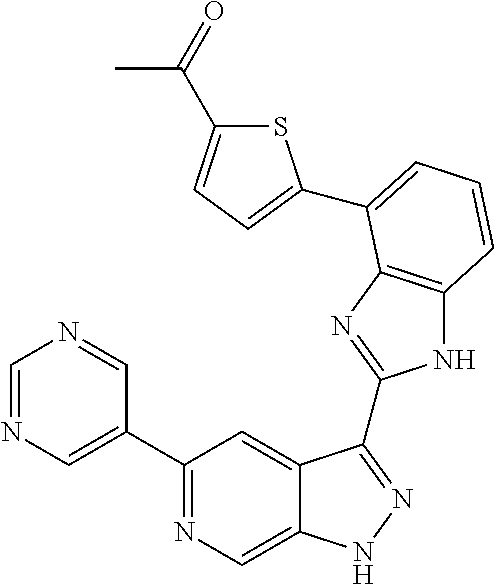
C1=NC=C(C2=NC=C3C(=C2)C(C2=NC4=C(N2)C=CC=C4C2=CC=C(C(=O)C)S2)=NN3)C=N1
